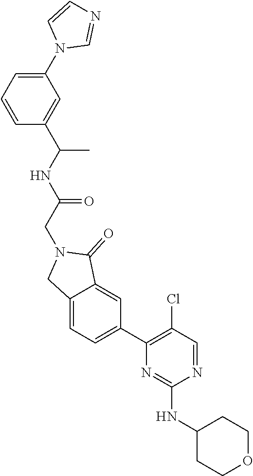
C1(N2C=NC=C2)=CC=CC(C(NC(=O)CN2CC3=CC=C(C4=C(Cl)C=NC(NC5CCOCC5)=N4)C=C3C2=O)C)=C1
